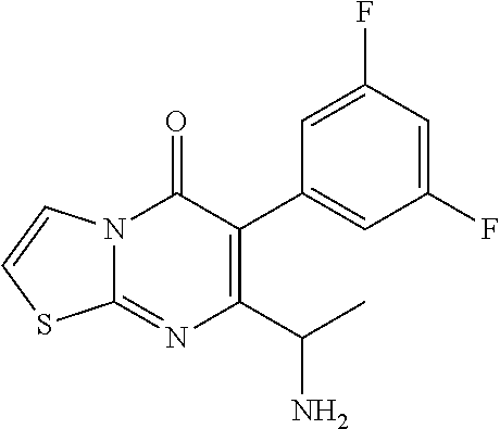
C1(C2=CC(F)=CC(F)=C2)=C(C(C)N)N=C2N(C1=O)C=CS2
